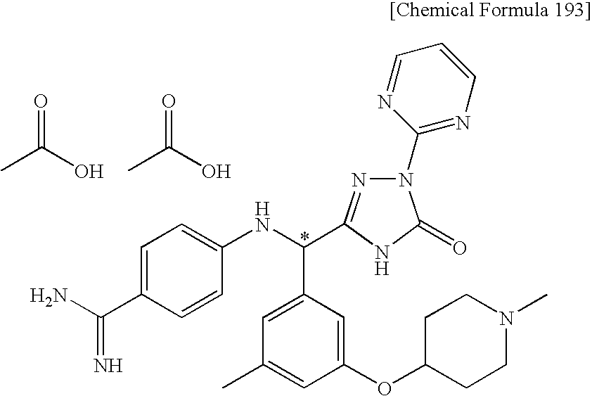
CC(O)=O.C1=C(C(N)=N)C=CC(NC(C2=CC(C)=CC(OC3CCN(C)CC3)=C2)C2=NN(C3=NC=CC=N3)C(=O)N2)=C1.CC(O)=O
